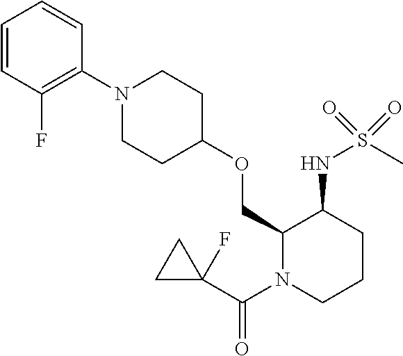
C1(COC2CCN(C3=C(F)C=CC=C3)CC2)N(C(C2(F)CC2)=O)CCCC1NS(C)(=O)=O
